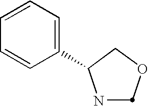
N1C(C2=CC=CC=C2)COC1
